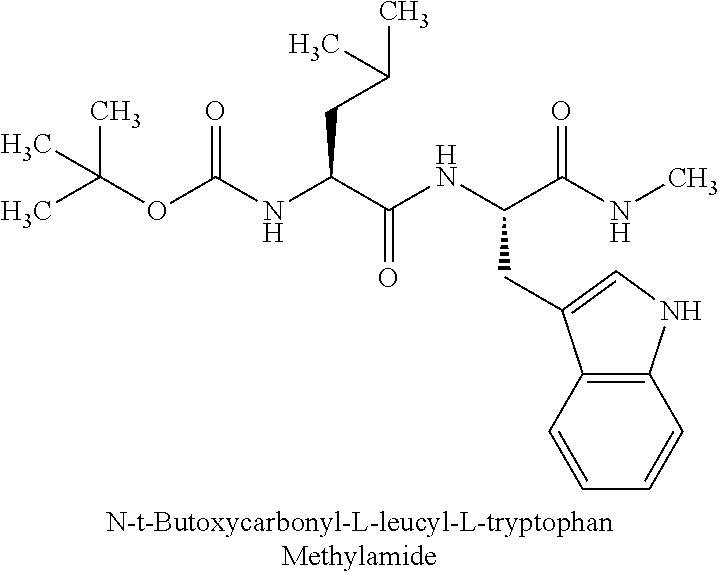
O(C(NC(C(NC(C(NC)=O)CC1=CNC2=C1C=CC=C2)=O)CC(C)C)=O)C(C)(C)C
